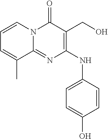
C1=C(O)C=CC(NC2=C(CO)C(=O)N3C(=N2)C(C)=CC=C3)=C1
